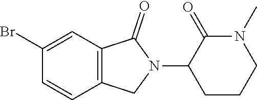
C12=C(CN(C3CCCN(C)C3=O)C1=O)C=CC(Br)=C2
